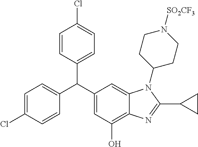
C1=C(Cl)C=CC(C(C2=CC(O)=C3C(=C2)N(C2CCN([SO2CF3])CC2)C(C2CC2)=N3)C2=CC=C(Cl)C=C2)=C1
